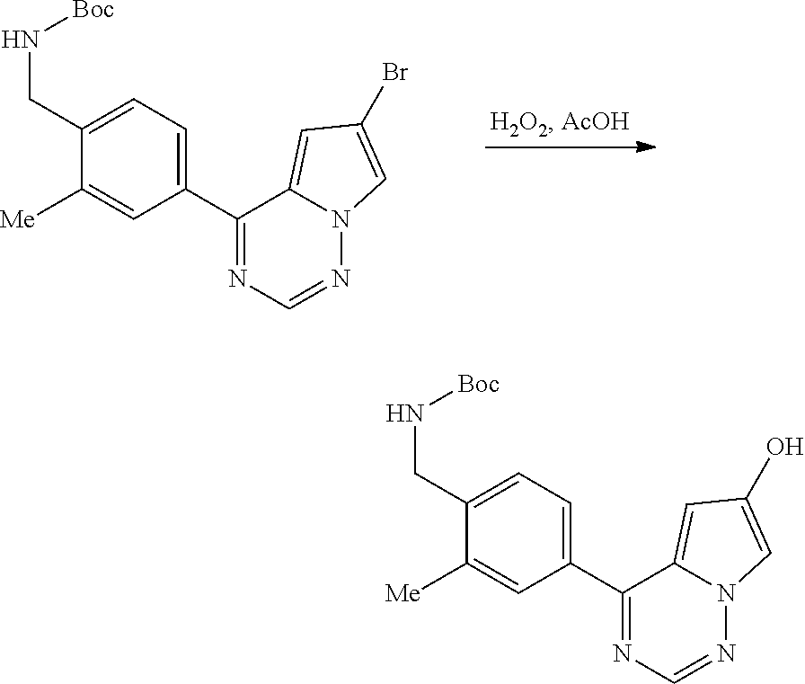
C1(CN[Boc])=CC=C(C2=NC=NN3C2=CC(Br)=C3)C=C1[Me].C1(CN[Boc])=CC=C(C2=NC=NN3C2=CC(O)=C3)C=C1[Me]
